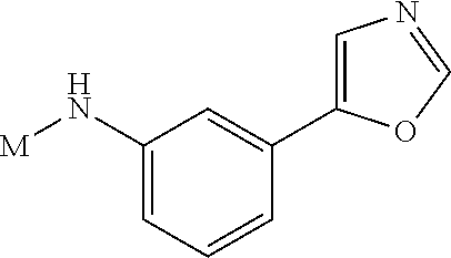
C1=C(N[M])C=C(C2=CN=CO2)C=C1
